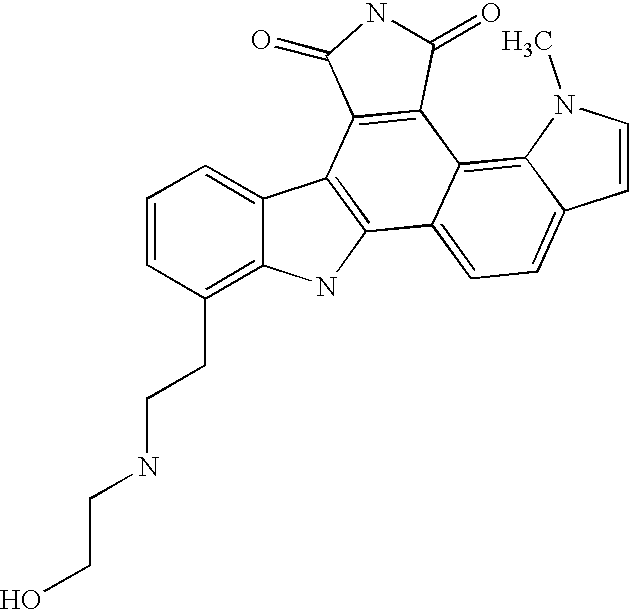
C12=C(CCNCCO)C=CC=C1C1=C(N2)C2=CC=C3C(=C2C2=C1C(=O)NC2=O)N(C)C=C3
